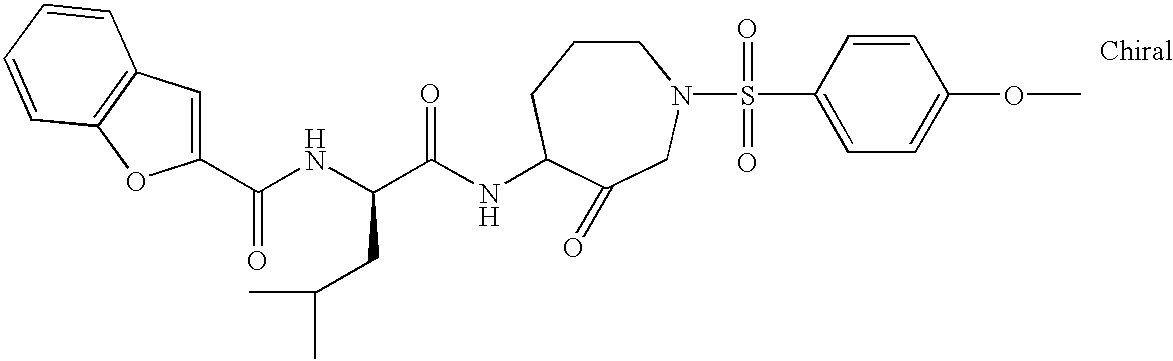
C(NC(C(NC1CCCN(S(C2=CC=C(OC)C=C2)(=O)=O)CC1=O)=O)CC(C)C)(=O)C1=CC2=C(O1)C=CC=C2
